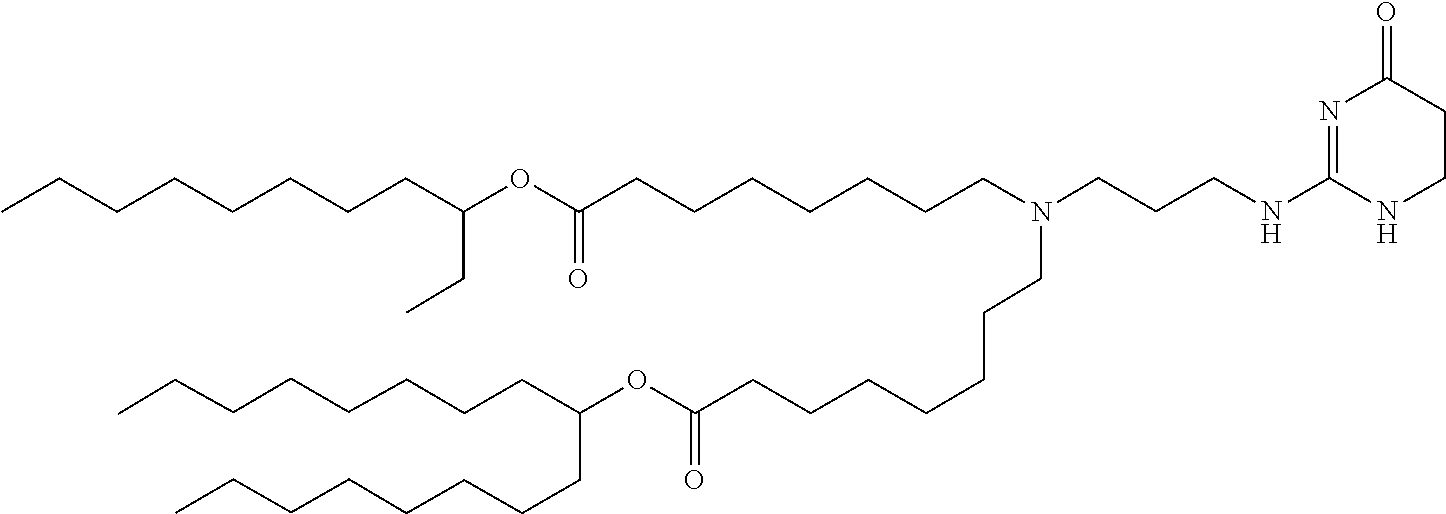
O(C(=O)CCCCCCCN(CCCNC1=NC(=O)CCN1)CCCCCCCC(OC(CC)CCCCCCCC)=O)C(CCCCCCCC)CCCCCCCC
